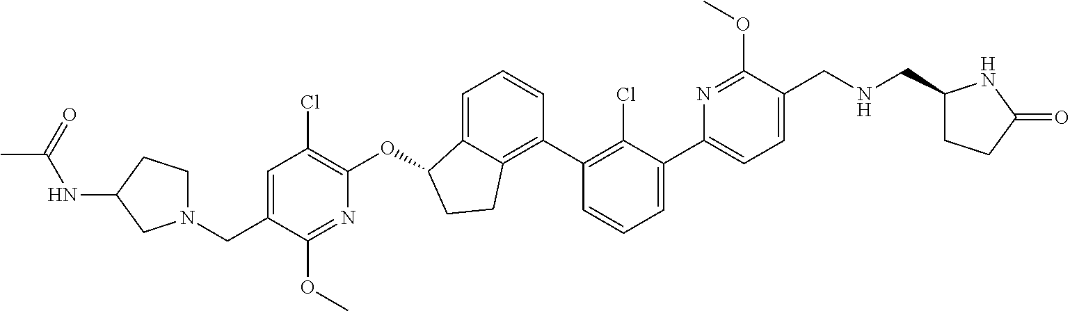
C(C1=CC(Cl)=C(OC2C3=CC=CC(C4=C(Cl)C(C5=CC=C(CNCC6CCC(=O)N6)C(OC)=N5)=CC=C4)=C3CC2)N=C1OC)N1CCC(NC(C)=O)C1
